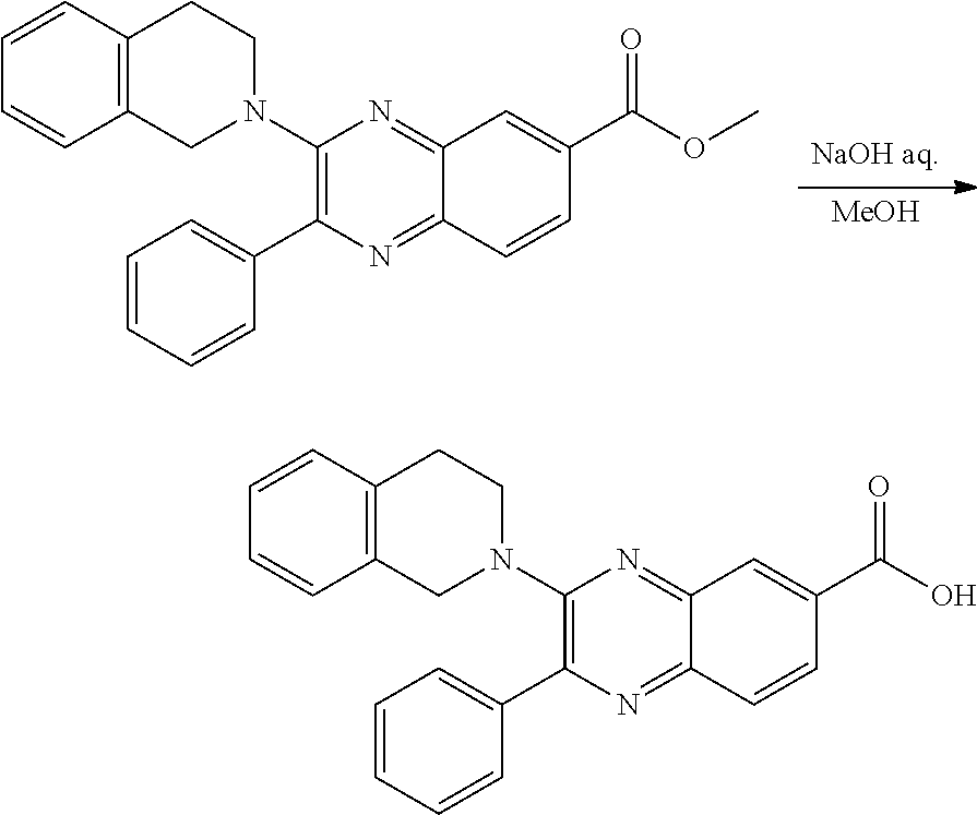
[MeOH].C1(N2CCC3=C(C2)C=CC=C3)=C(C2=CC=CC=C2)N=C2C(=N1)C=C(C(OC)=O)C=C2.C1(N2CCC3=C(C2)C=CC=C3)=C(C2=CC=CC=C2)N=C2C(=N1)C=C(C(O)=O)C=C2
